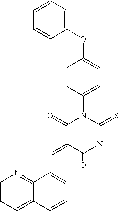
C1(OC2=CC=C(N3C(=O)C(=CC4=CC=CC5=CC=CN=C45)C(=O)NC3=S)C=C2)=CC=CC=C1
